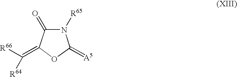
N1([R65])C(=O)C(=C([R66])[R64])OC1=[A5]
